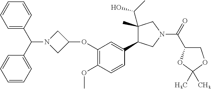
C1(OC2CN(C(C3=CC=CC=C3)C3=CC=CC=C3)C2)=C(OC)C=CC(C2C(C(C)O)(C)CN(C(=O)C3COC(C)(C)O3)C2)=C1
